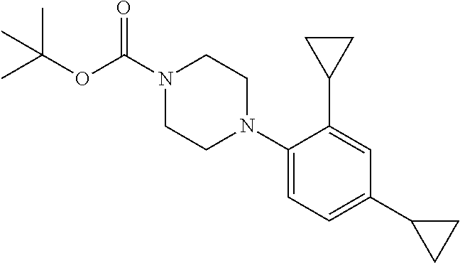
C1(N2CCN(C(=O)OC(C)(C)C)CC2)=CC=C(C2CC2)C=C1C1CC1
